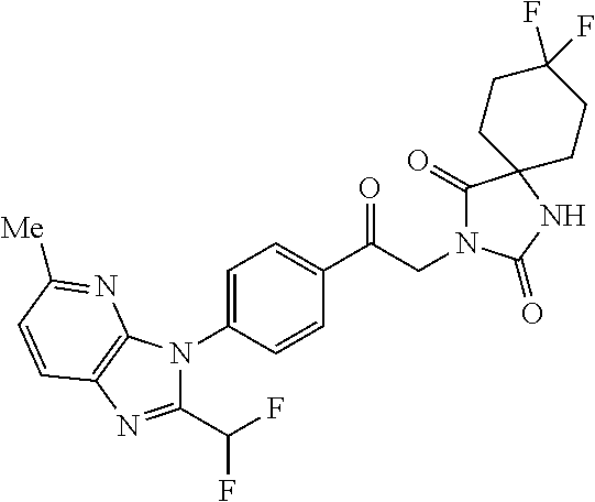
C1(C(CN2C(=O)C3(NC2=O)CCC(F)(F)CC3)=O)=CC=C(N2C(C(F)F)=NC3=C2N=C([Me])C=C3)C=C1
